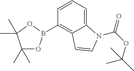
C1(C)(C)OB(C2=C3C(=CC=C2)N(C(=O)OC(C)(C)C)C=C3)OC1(C)C
